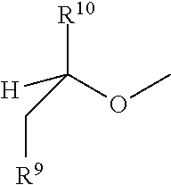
C([H])(C[R9])(OC)[R10]
